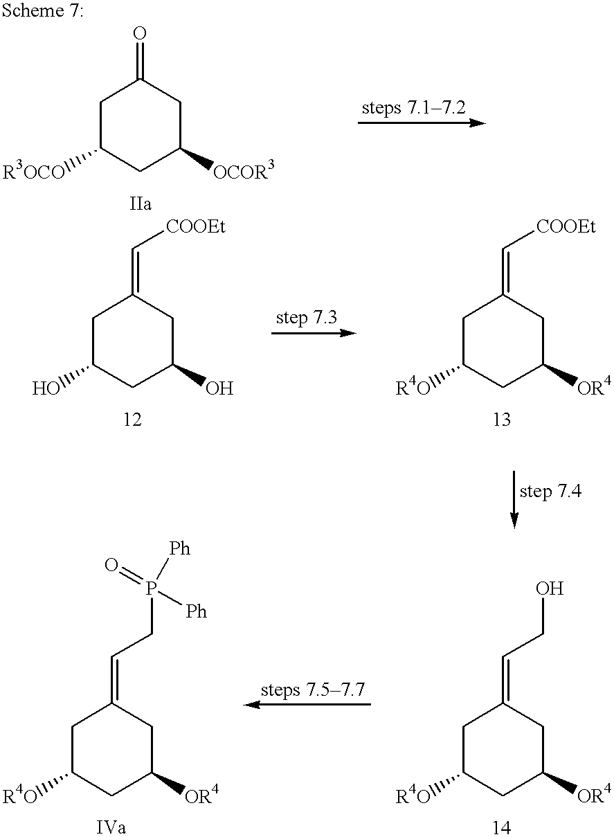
[R3OCO]C1CC([OCOR3])CC(=O)C1.C1(O)CC(O)CC(=C[COOEt])C1.C1([R4O])CC([OR4])CC(=C[COOEt])C1.C1C([OR4])CC(=CCP([Ph])([Ph])=O)CC1[R4O].C1([R4O])CC([OR4])CC(=CCO)C1
